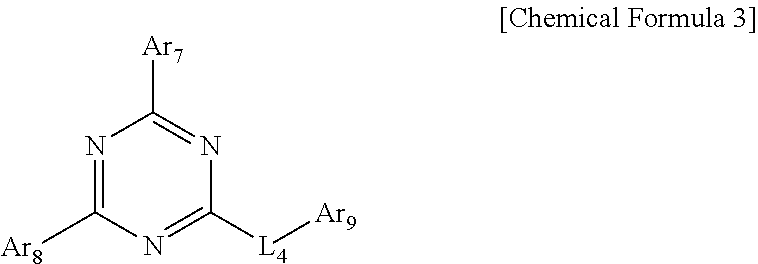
N1=C([Ar8])N=C([L4][Ar9])N=C1[Ar7]
